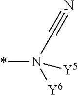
*N(C#N)([Y6])[Y5]
